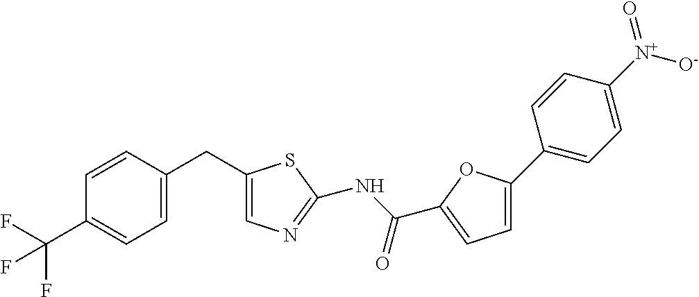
C1=CC(CC2=CN=C(NC(C3=CC=C(C4=CC=C([N+](=O)[O-])C=C4)O3)=O)S2)=CC=C1C(F)(F)F
